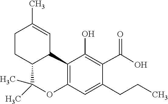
C1C(C)=CC2C3=C(C=C(CCC)C(C(=O)O)=C3O)OC(C)(C)C2C1
